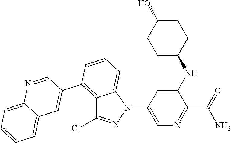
C1(NC2CCC(O)CC2)=CC(N2C3=CC=CC(C4=CC5=CC=CC=C5N=C4)=C3C(Cl)=N2)=CN=C1C(N)=O
